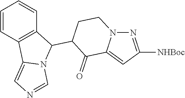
N1=C([NHBoc])C=C2N1CCC(C1C3=C(C4=CN=CN14)C=CC=C3)C2=O
